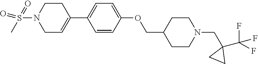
C1CN(S(C)(=O)=O)CC=C1C1=CC=C(OCC2CCN(CC3(C(F)(F)F)CC3)CC2)C=C1
